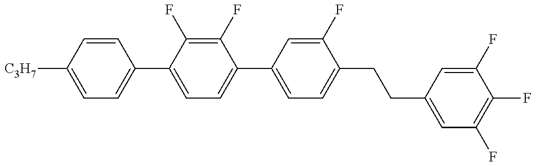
C1=C([C3H7])C=CC(C2=CC=C(C3=CC=C(CCC4=CC(F)=C(F)C(F)=C4)C(F)=C3)C(F)=C2F)=C1
